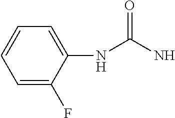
C1=C(F)C(NC(N)=O)=CC=C1
